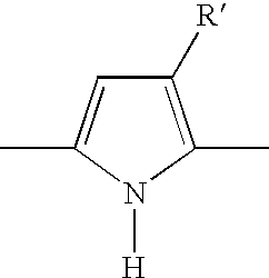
C1([R])=C(C)N([H])C(C)=C1
